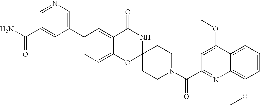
C1(C2=CN=CC(C(N)=O)=C2)=CC=C2C(=C1)C(=O)NC1(O2)CCN(C(=O)C2=NC3=C(OC)C=CC=C3C(OC)=C2)CC1
